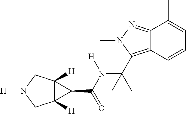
C12([H])C([H])(CN([H])C1)C2C(N(C(C1=C2C(=NN1C)C(C)=CC=C2)(C)C)[H])=O
